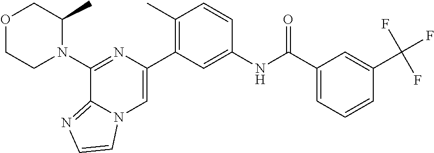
O1CCN(C2=NC(C3=C(C)C=CC(NC(C4=CC=CC(C(F)(F)F)=C4)=O)=C3)=CN3C2=NC=C3)C(C)C1
